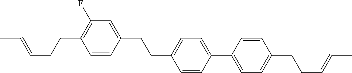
C1=CC(CCC2=CC=C(C3=CC=C(CCC=CC)C=C3)C=C2)=CC(F)=C1CCC=CC
